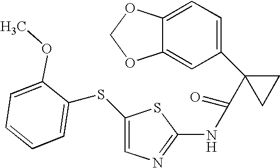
C1=C2C(=CC(C3(C(=O)NC4=NC=C(SC5=CC=CC=C5OC)S4)CC3)=C1)OCO2
